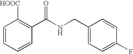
C1=CC=CC(C(NCC2=CC=C(F)C=C2)=O)=C1[HOOC]
